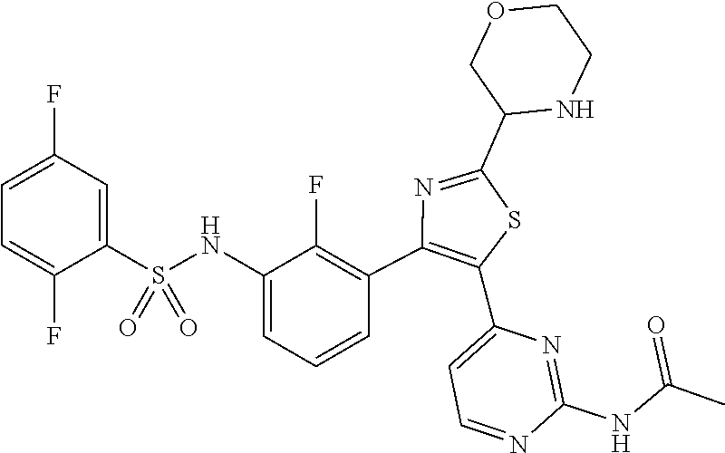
C(NC1=NC(C2=C(C3=C(F)C(NS(=O)(C4=CC(F)=CC=C4F)=O)=CC=C3)N=C(C3COCCN3)S2)=CC=N1)(=O)C
